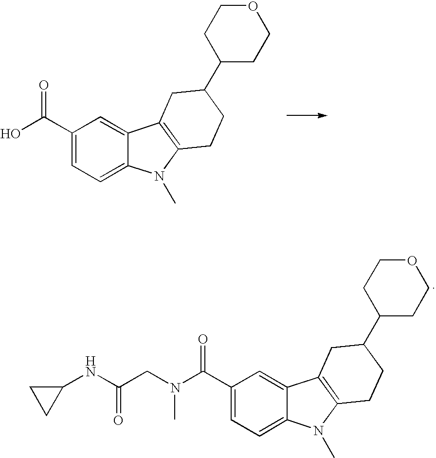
C1(C(O)=O)=CC=C2C(=C1)C1=C(N2C)CCC(C2CCOCC2)C1.C1(C(N(CC(NC2CC2)=O)C)=O)=CC=C2C(=C1)C1=C(N2C)CCC(C2CCOCC2)C1
